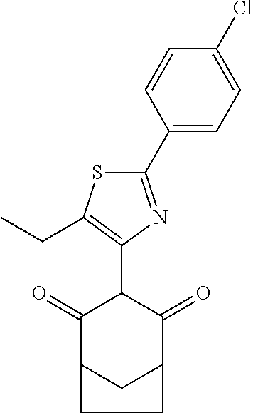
C1(C2C(=O)C3CC(C2=O)CC3)=C(CC)SC(C2=CC=C(Cl)C=C2)=N1
